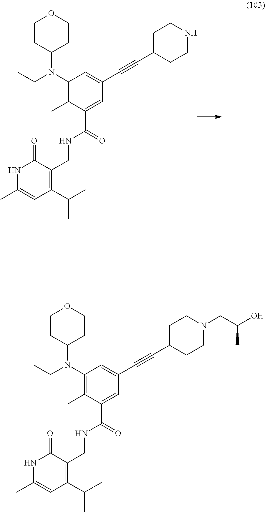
C1C(C#CC2=CC(N(CC)C3CCOCC3)=C(C)C(C(=O)NCC3=C(C(C)C)C=C(C)NC3=O)=C2)CCNC1.C1C(C#CC2=CC(N(CC)C3CCOCC3)=C(C)C(C(=O)NCC3=C(C(C)C)C=C(C)NC3=O)=C2)CCN(CC(O)C)C1
